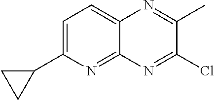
C1=C(C2CC2)N=C2C(=C1)N=C(C)C(Cl)=N2
